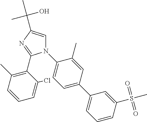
N1(C2=CC=C(C3=CC=CC(S(C)(=O)=O)=C3)C=C2C)C=C(C(C)(O)C)N=C1C1=C(C)C=CC=C1Cl
